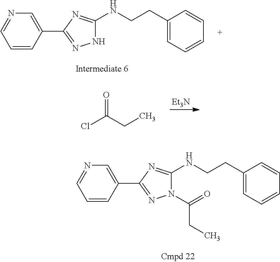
C1=CC(C2=NNC(NCCC3=CC=CC=C3)=N2)=CN=C1.ClC(CC)=O.[Et3N].C1=CC(C2=NN(C(=O)CC)C(NCCC3=CC=CC=C3)=N2)=CN=C1
